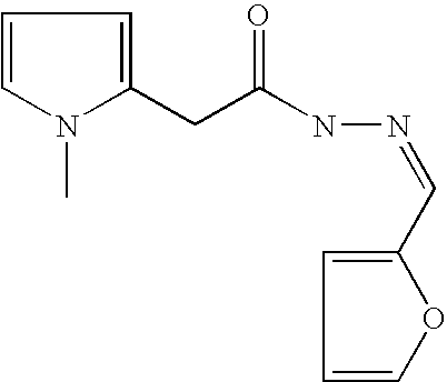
C1=CN(C)C(CC(NN=CC2=CC=CO2)=O)=C1
